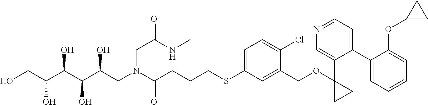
OCC(C(C(C(CN(C(CCCSC1=CC=C(Cl)C(COC2(C3=CN=CC=C3C3=CC=CC=C3OC3CC3)CC2)=C1)=O)CC(=O)NC)O)O)O)O
